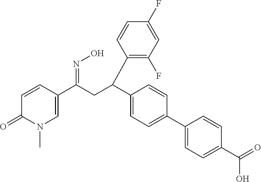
C1=C(C(=NO)CC(C2=CC=C(C3=CC=C(C(O)=O)C=C3)C=C2)C2=C(F)C=C(F)C=C2)C=CC(=O)N1C
